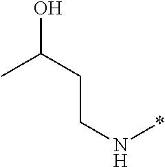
CC(CCN*)O
